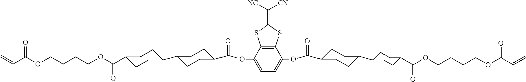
C=CC(OCCCCOC(C1CCC(C2CCC(C(OC3=CC=C(OC(=O)C4CCC(C5CCC(C(OCCCCOC(C=C)=O)=O)CC5)CC4)C4=C3SC(=C([NC])[CN])S4)=O)CC2)CC1)=O)=O
